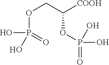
O(P(O)(=O)O)CC([COOH])OP(=O)(O)O
